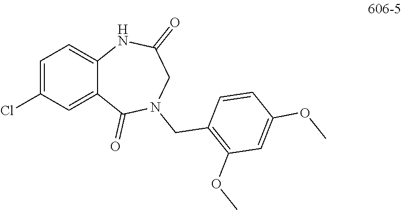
C1=C(Cl)C=C2C(=C1)NC(=O)CN(CC1=C(OC)C=C(OC)C=C1)C2=O
